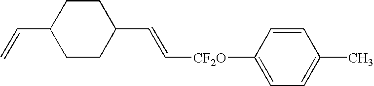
C1(C=C)CCC(C=C[CF2O]C2=CC=C(C)C=C2)CC1
